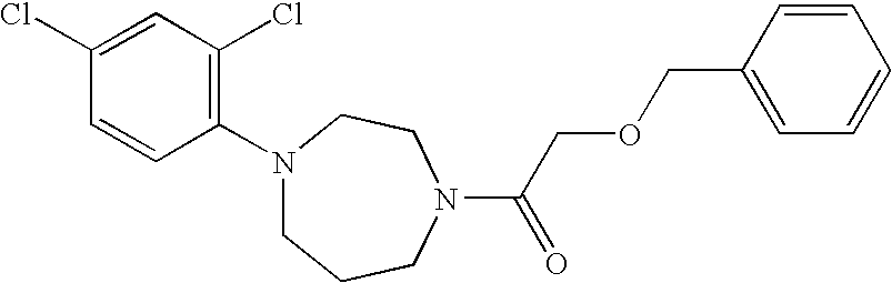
N1(C2=C(Cl)C=C(Cl)C=C2)CCCN(C(=O)COCC2=CC=CC=C2)CC1
